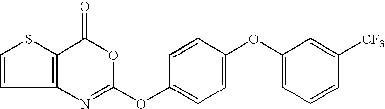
C1=CSC2=C1N=C(OC1=CC=C(OC3=CC=CC([CF3])=C3)C=C1)OC2=O
